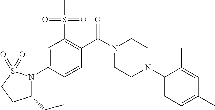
C1=C(N2C(CC)CCS2(=O)=O)C=CC(C(N2CCN(C3=CC=C(C)C=C3C)CC2)=O)=C1S(C)(=O)=O
